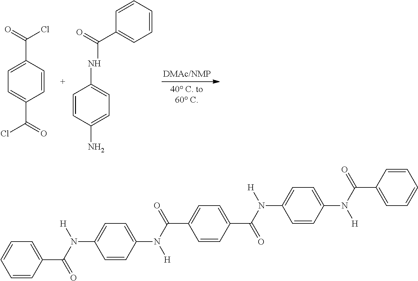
C1=C(C(=O)Cl)C=CC(C(Cl)=O)=C1.C1=CC(N)=CC=C1NC(C1=CC=CC=C1)=O.C1=CC(C(=O)N([H])C2=CC=C(N(C(=O)C3=CC=C(C(N([H])C4=CC=C(N(C(=O)C5=CC=CC=C5)[H])C=C4)=O)C=C3)[H])C=C2)=CC=C1
